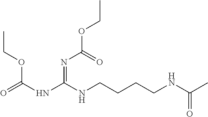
N(C(NCCCCNC(C)=O)=NC(OCC)=O)C(OCC)=O
